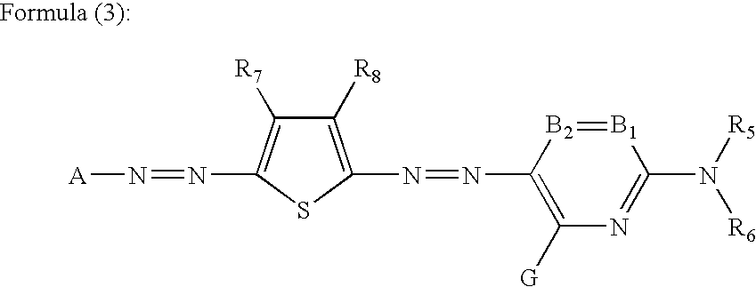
[B1]1=[B2]C(N=NC2=C([R8])C([R7])=C(N=N[A])S2)=C([G])N=C1N([R6])[R5]
